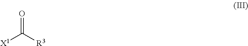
[X1]C([R3])=O
